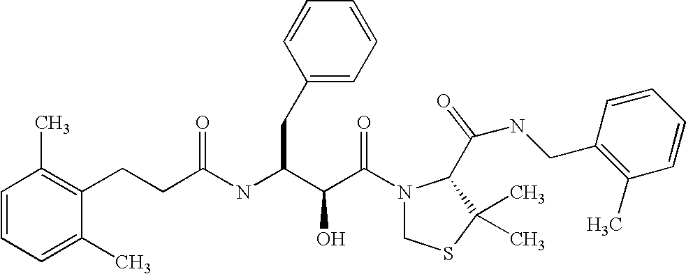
N(C(C(C(N1CSC(C)(C)C1C(NCC1=C(C)C=CC=C1)=O)=O)O)CC1=CC=CC=C1)C(=O)CCC1=C(C)C=CC=C1C
